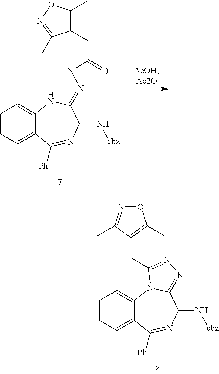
C1=CC=C2C(=C1)NC(=NNC(=O)CC1=C(C)ON=C1C)C(N[cbz])N=C2[Ph].C1=CC=C2C(=C1)N1C(=NN=C1CC1=C(C)ON=C1C)C(N[cbz])N=C2[Ph]
